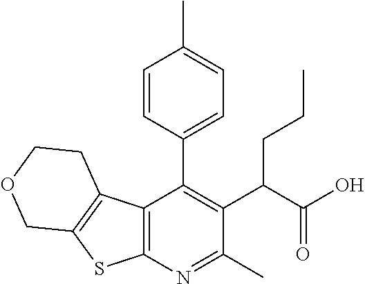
C12=C(N=C(C)C(C(CCC)C(O)=O)=C1C1=CC=C(C)C=C1)SC1=C2CCOC1
